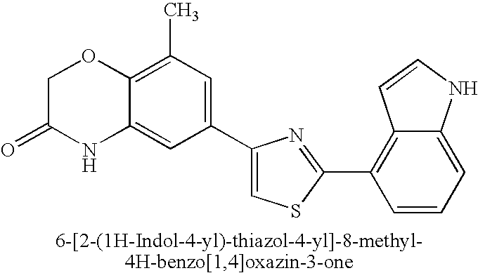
C1C(=O)NC2=CC(C3=CSC(C4=C5C(=CC=C4)NC=C5)=N3)=CC(C)=C2O1
